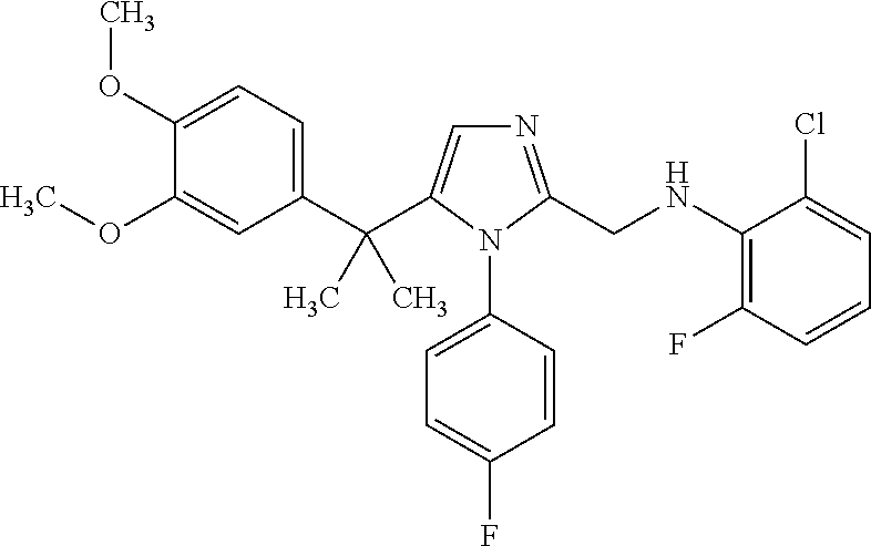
C1(C(C2=CN=C(CNC3=C(F)C=CC=C3Cl)N2C2=CC=C(F)C=C2)(C)C)=CC=C(OC)C(OC)=C1
